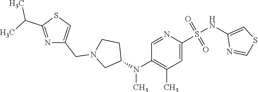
N(S(=O)(=O)C1=CC(C)=C(N(C2CCN(CC3=CSC(C(C)C)=N3)C2)C)C=N1)C1=CSC=N1
